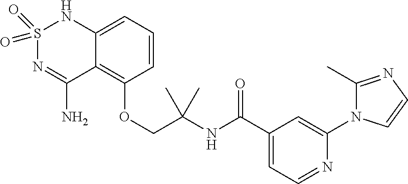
C(COC1=C2C(=CC=C1)NS(=O)(=O)N=C2N)(C)(C)NC(C1=CC=NC(N2C(C)=NC=C2)=C1)=O
